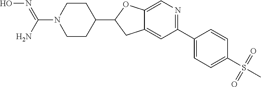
C(N1CCC(C2CC3=CC(C4=CC=C(S(C)(=O)=O)C=C4)=NC=C3O2)CC1)(N)=NO
